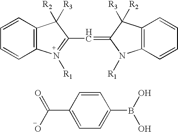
C1=CC2=C(C=C1)N([R1])=C(C=C1N([R1])C3=C(C1([R3])[R2])C=CC=C3)C2([R2])[R3].C1(C(O)=O)=CC=C(B(O)O)C=C1
